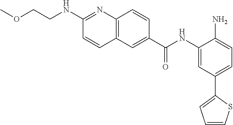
C12=C(C=CC(C(NC3=CC(C4=CC=CS4)=CC=C3N)=O)=C1)N=C(NCCOC)C=C2
